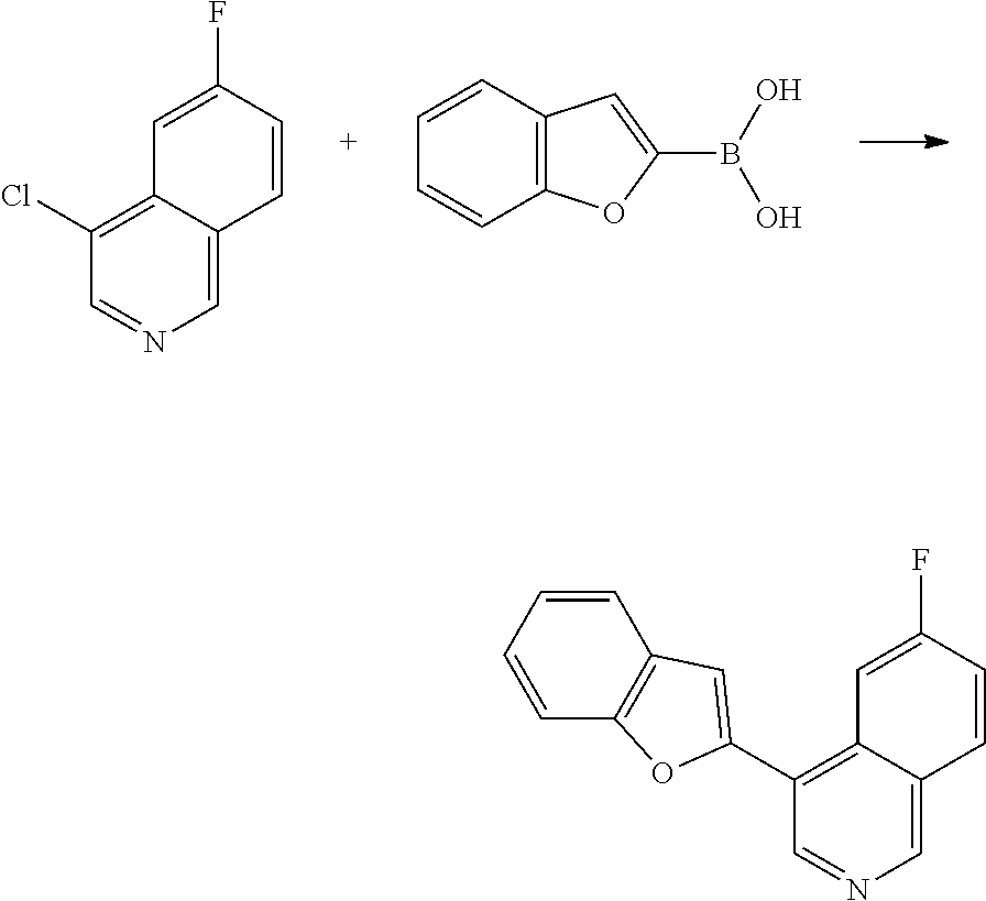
C1(Cl)=C2C(=CN=C1)C=CC(F)=C2.C1=CC2=C(C=C1)OC(B(O)O)=C2.C1(C2=CC3=C(C=CC=C3)O2)=C2C(=CN=C1)C=CC(F)=C2
